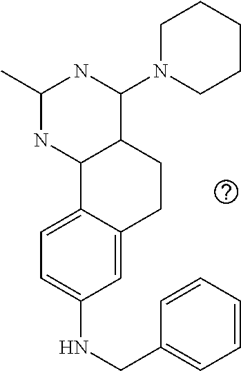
C1(NCC2=CC=CC=C2)=CC=C2C(=C1)CCC1C2NC(C)NC1N1CCCCC1
